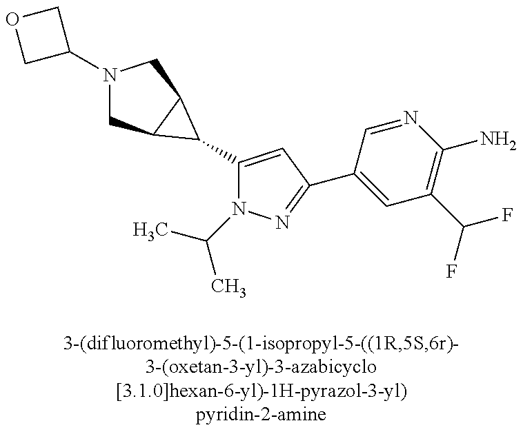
N1(C2COC2)CC2C(C1)C2C1=CC(C2=CC(C(F)F)=C(N)N=C2)=NN1C(C)C
